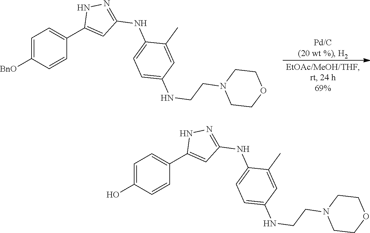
C1=C([BnO])C=CC(C2=CC(NC3=CC=C(NCCN4CCOCC4)C=C3C)=NN2)=C1.C1=C(O)C=CC(C2=CC(NC3=CC=C(NCCN4CCOCC4)C=C3C)=NN2)=C1
